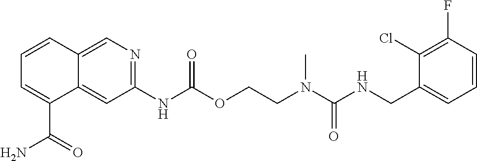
C1(F)=C(Cl)C(CNC(N(CCOC(NC2=NC=C3C(=C2)C(C(=O)N)=CC=C3)=O)C)=O)=CC=C1
